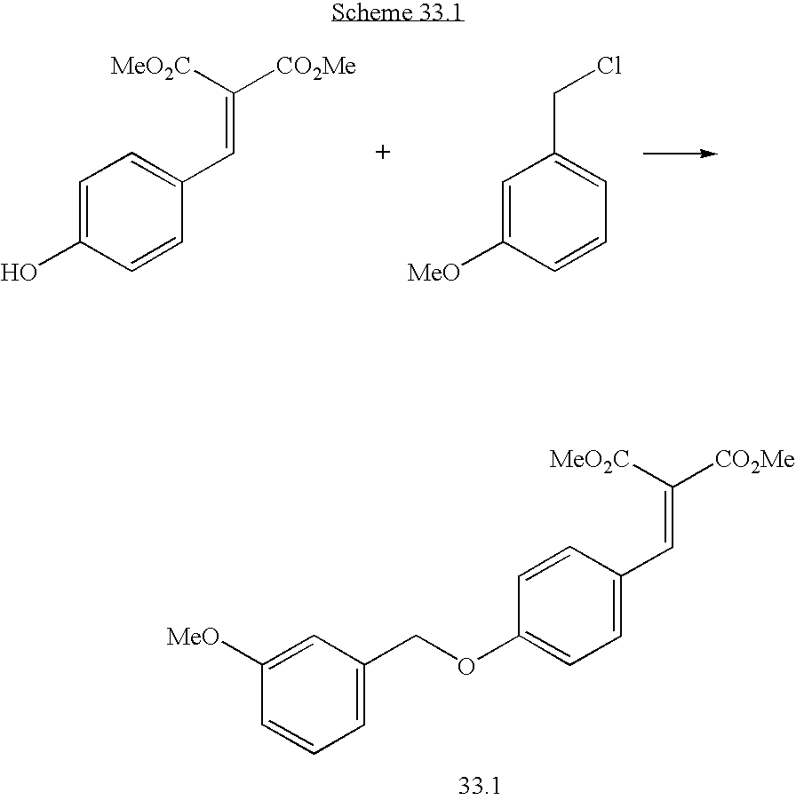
C1=C(O)C=CC(C=C([CO2Me])[MeO2C])=C1.C1=C([MeO])C=CC=C1CCl.C1=CC(C=C([CO2Me])[MeO2C])=CC=C1OCC1=CC=CC([MeO])=C1
